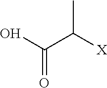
OC(C([X])C)=O
